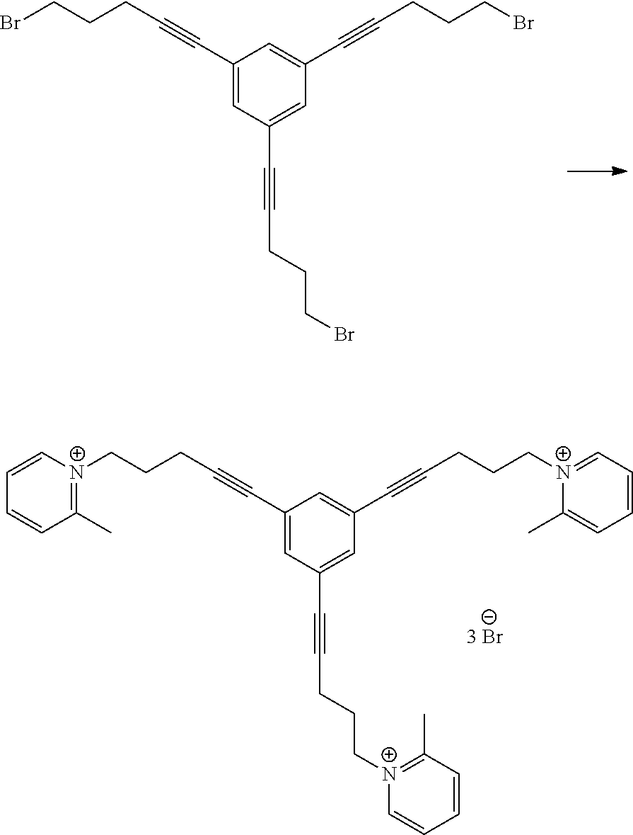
C1(C#CCCCBr)=CC(C#CCCCBr)=CC(C#CCCCBr)=C1.C1(C#CCCC[N+]2=C(C)C=CC=C2)=CC(C#CCCC[N+]2=C(C)C=CC=C2)=CC(C#CCCC[N+]2=CC=CC=C2C)=C1
